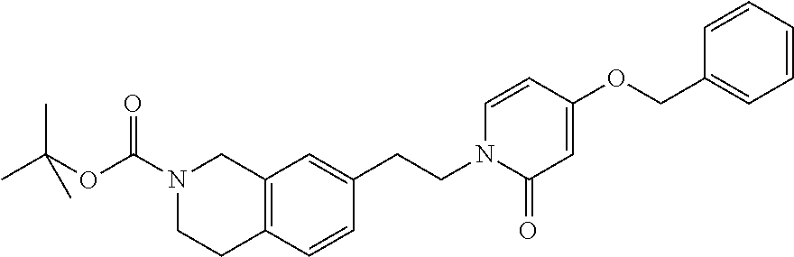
C12=C(C=C(CCN3C=CC(OCC4=CC=CC=C4)=CC3=O)C=C1)CN(C(OC(C)(C)C)=O)CC2
